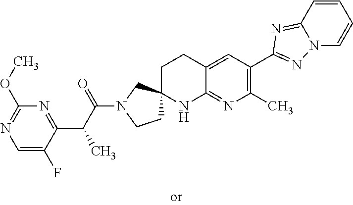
C1CN(C(C(C2=NC(OC)=NC=C2F)C)=O)CC12CCC1=CC(C3=NN4C=CC=CC4=N3)=C(C)N=C1N2
